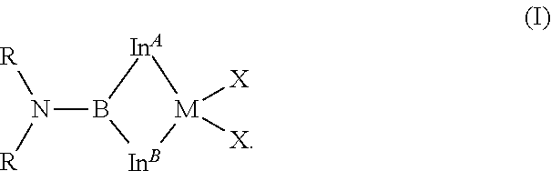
[InA]1B(N([R])[R])[InB][M]1([X])[X]
